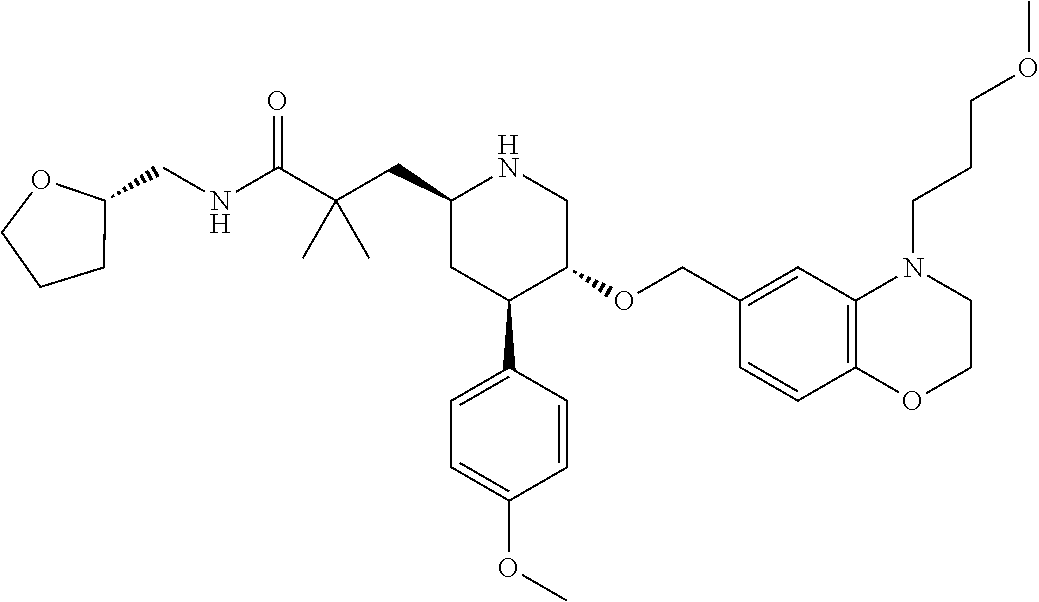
C1(CC(C(NCC2OCCC2)=O)(C)C)CC(C2=CC=C(OC)C=C2)C(OCC2=CC3=C(C=C2)OCCN3CCCOC)CN1
